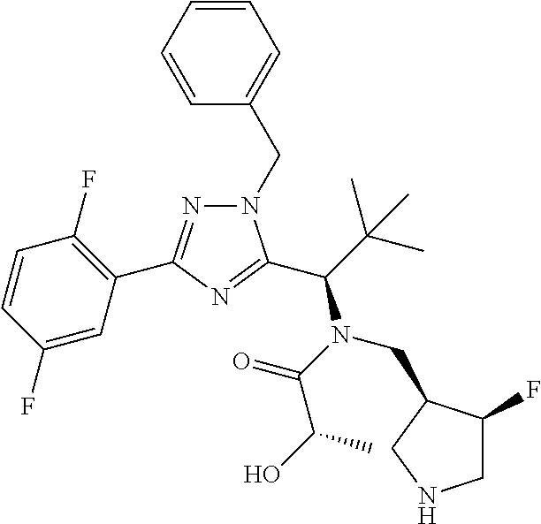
C1=CC=CC(CN2N=C(C3=C(F)C=CC(F)=C3)N=C2C(C(C)(C)C)N(C(C(O)C)=O)CC2C(F)CNC2)=C1
